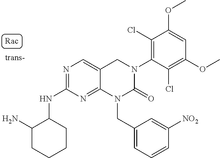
C1(NC2C(N)CCCC2)=NC=C2C(=N1)N(CC1=CC=CC([NO2])=C1)C(=O)N(C1=C(Cl)C(OC)=CC(OC)=C1Cl)C2
